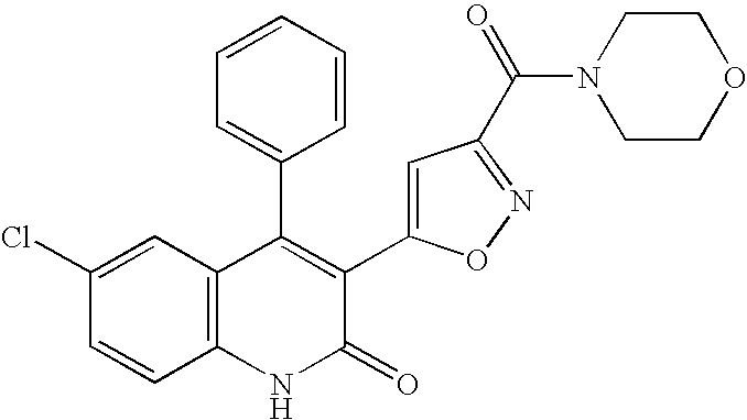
C1(Cl)=CC2=C(C=C1)NC(=O)C(C1=CC(C(=O)N3CCOCC3)=NO1)=C2C1=CC=CC=C1
